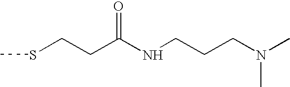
S(CCC(NCCCN(C)C)=O)C
